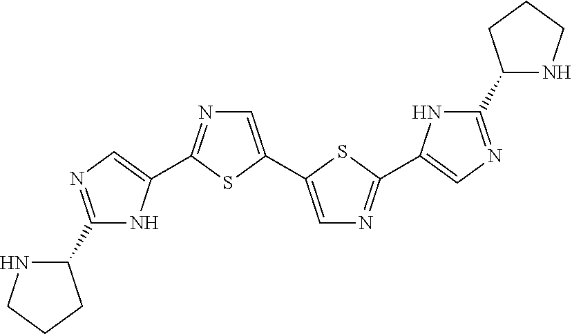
C1(C2NCCC2)=NC=C(C2=NC=C(C3=CN=C(C4=CN=C(C5NCCC5)N4)S3)S2)N1
